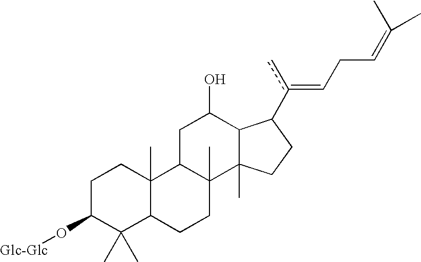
C1C(O[Glc-Glc])C(C)(C)C2C(C)(C1)C1C(C)(CC2)C2(C)C(C(O)C1)C(c(c)=CCC=C(C)C)CC2
